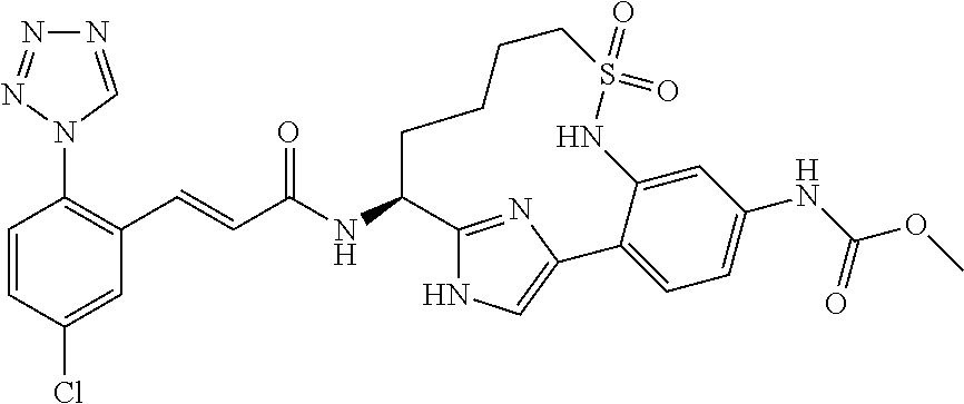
C1=CC(Cl)=CC(C=CC(NC2C3=NC(=CN3)C3=CC=C(NC(OC)=O)C=C3NS(=O)(=O)CCCC2)=O)=C1N1C=NN=N1
